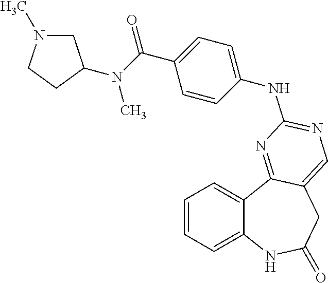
C1=CC=C2C(=C1)C1=NC(NC3=CC=C(C(=O)N(C)C4CN(C)CC4)C=C3)=NC=C1CC(=O)N2
